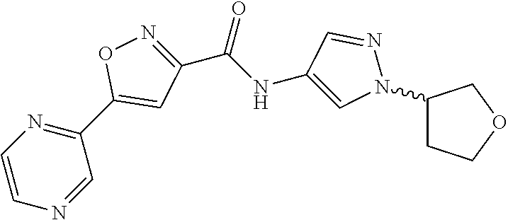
C1=CN=CC(C2=CC(C(=O)NC3=CN(C4CCOC4)N=C3)=NO2)=N1
